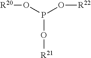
P(O[R21])(O[R20])O[R22]
